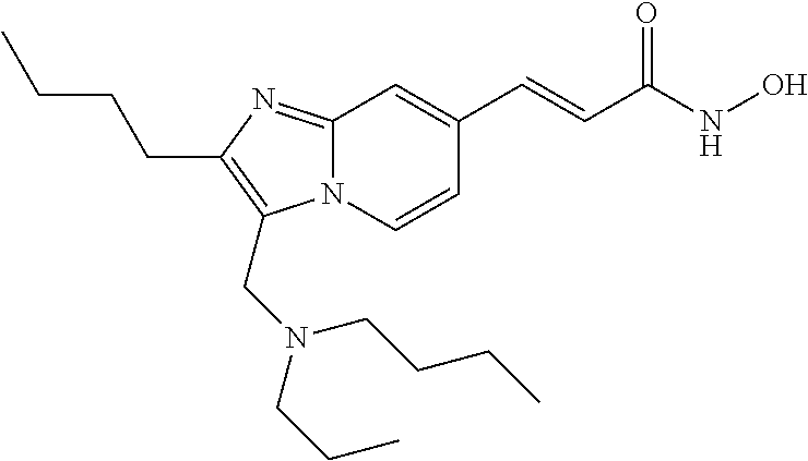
N12C(=NC(CCCC)=C1CN(CCC)CCCC)C=C(C=CC(NO)=O)C=C2
